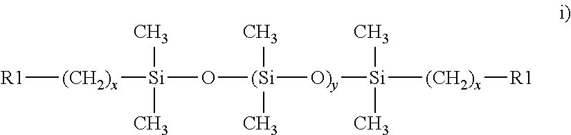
[R1][(CH2)x][Si](O[(Si]([O)y][Si]([(CH2)x][R1])(C)C)(C)C)(C)C
